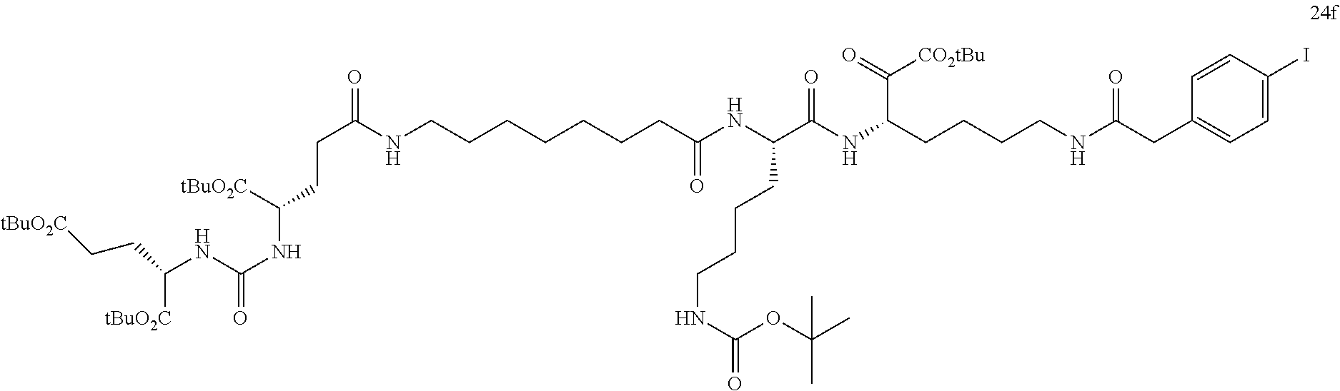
C(NC(NC([tBuO2C])CCC(NCCCCCCCC(NC(C(NC(CCCCNC(CC1=CC=C(I)C=C1)=O)C([CO2tBu])=O)=O)CCCCNC(OC(C)(C)C)=O)=O)=O)=O)([tBuO2C])CC[tBuO2C]
